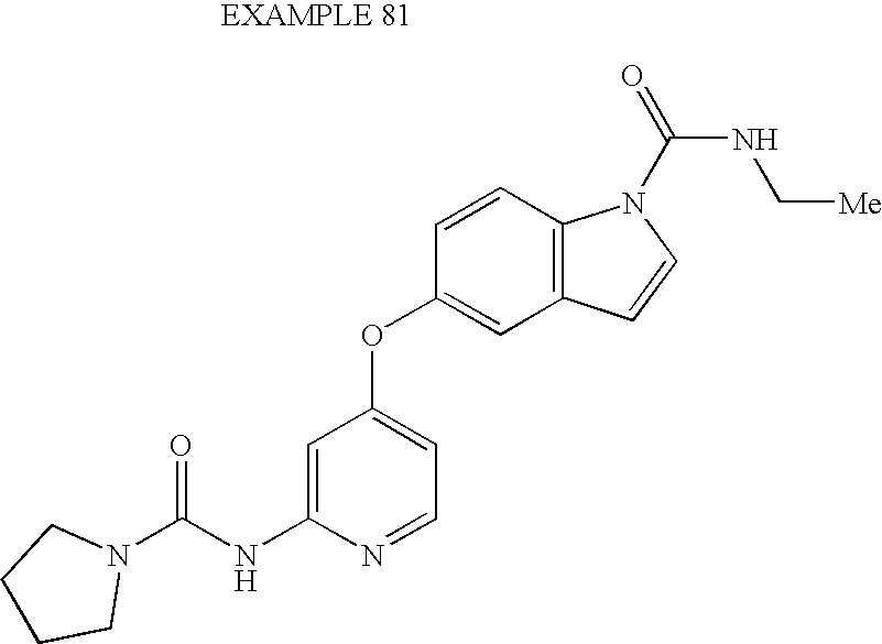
C1=C(NC(N2CCCC2)=O)N=CC=C1OC1=CC2=C(C=C1)N(C(=O)NC[Me])C=C2
